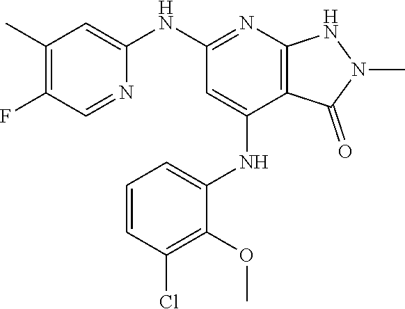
C1(C)=C(F)C=NC(NC2=NC3=C(C(NC4=CC=CC(Cl)=C4OC)=C2)C(=O)N(C)N3)=C1
